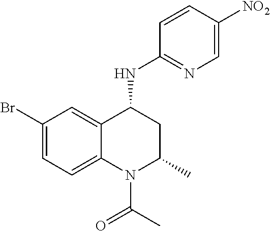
C1(Br)=CC=C2C(=C1)C(NC1=NC=C([NO2])C=C1)CC(C)N2C(C)=O
